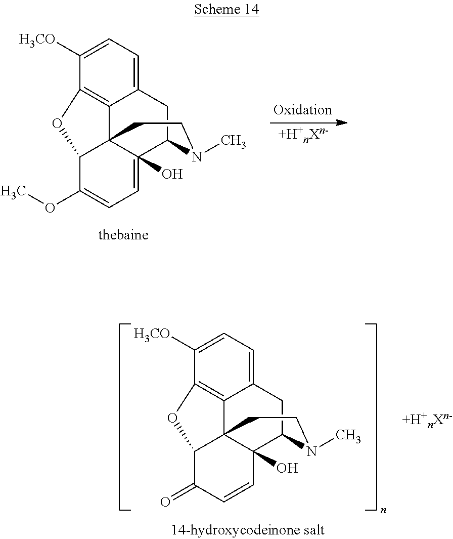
[+H+nXn-].C12=CC=C([H3CO])C3=C1C14C(O)(=CC=C(OC)C1O3)C(C2)N(C)CC4.[+H+nXn-].C12=CC=C([H3CO])C3=C1C14C(O)(C(C2)N(C)CC1)C=CC(=O)C4O3
